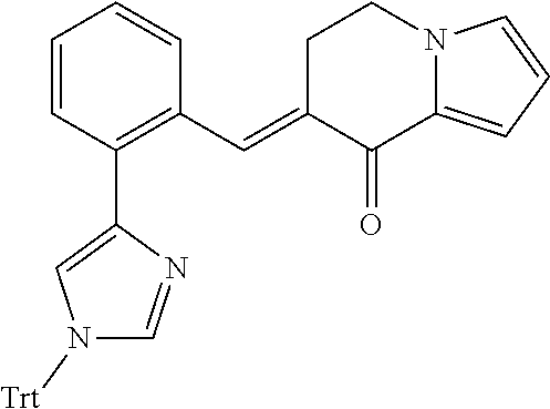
C1=CC(C2=CN([Trt])C=N2)=C(C=C2C(=O)C3=CC=CN3CC2)C=C1
